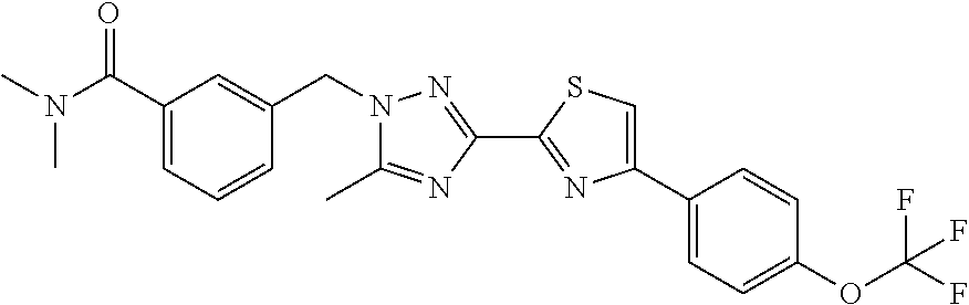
C1=C(C2=CC=C(OC(F)(F)F)C=C2)N=C(C2=NN(CC3=CC(C(N(C)C)=O)=CC=C3)C(C)=N2)S1
